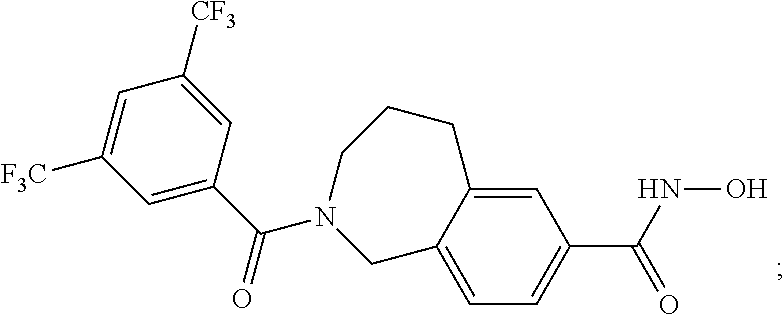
C1=C([F3C])C=C(C(=O)N2CC3=CC=C(C(=O)NO)C=C3CCC2)C=C1[CF3]
